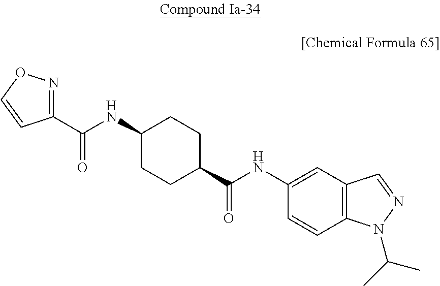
C1(C(NC2CCC(C(NC3=CC4=C(C=C3)N(C(C)C)N=C4)=O)CC2)=O)=NOC=C1
